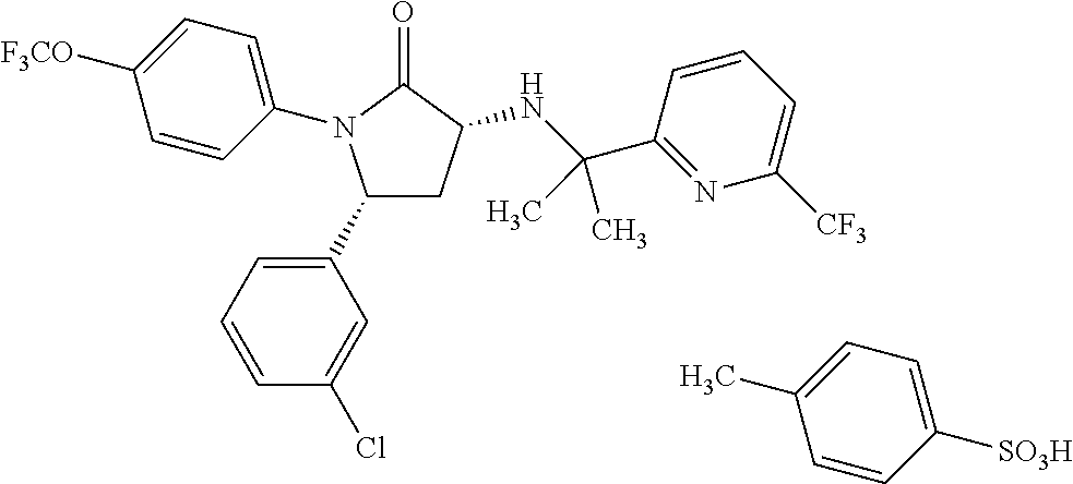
C1(C2=CC=CC(Cl)=C2)CC(NC(C2=NC([CF3])=CC=C2)(C)C)C(=O)N1C1=CC=C([F3CO])C=C1.[SO3H]C1=CC=C(C)C=C1
